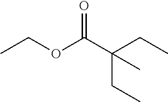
O(C(C(CC)(CC)C)=O)CC
